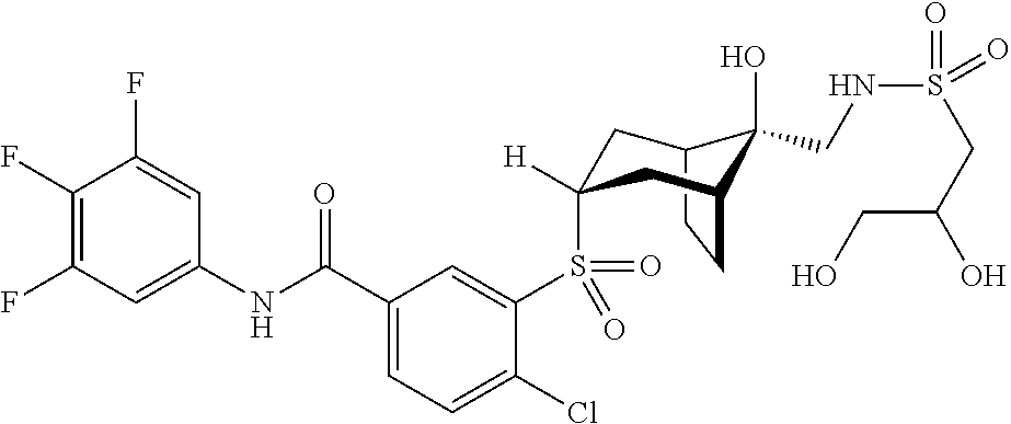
C12CCC(CC(S(C3=CC(C(NC4=CC(F)=C(F)C(F)=C4)=O)=CC=C3Cl)(=O)=O)([H])C1)C2(O)CNS(=O)(CC(O)CO)=O
